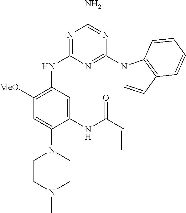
N1=C(NC2=C([MeO])C=C(N(CCN(C)C)C)C(NC(C=C)=O)=C2)N=C(N2C=CC3=C2C=CC=C3)N=C1N
